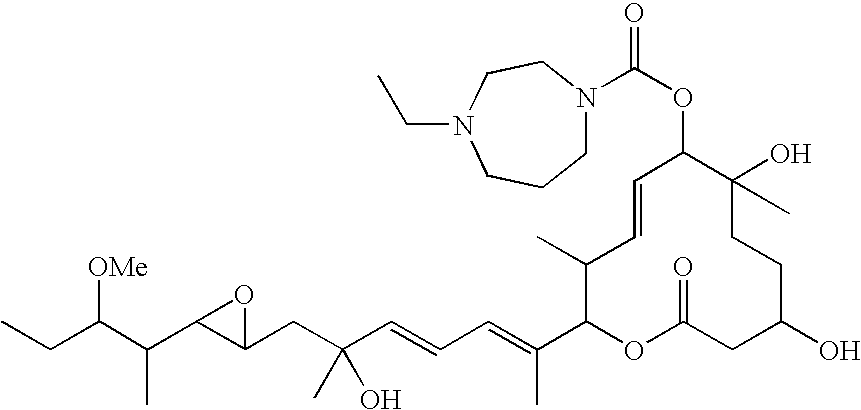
CCC(C(C1C(CC(C=CC=C(C2OC(=O)CC(O)CCC(O)(C)C(OC(=O)N3CCCN(CC)CC3)C=CC2C)C)(O)C)O1)C)[OMe]
